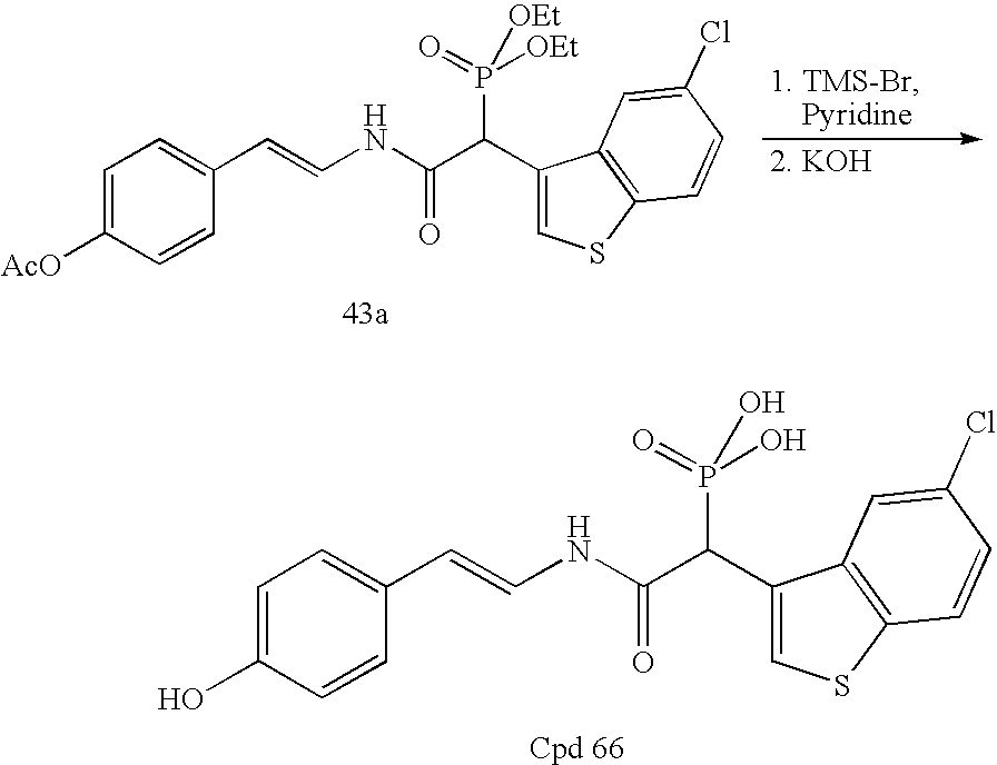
C1=C(O)C=CC(C=CNC(C(C2=CSC3=C2C=C(Cl)C=C3)P(=O)(O)O)=O)=C1.C1=C([AcO])C=CC(C=CNC(C(C2=CSC3=C2C=C(Cl)C=C3)P(=O)([OEt])[OEt])=O)=C1
